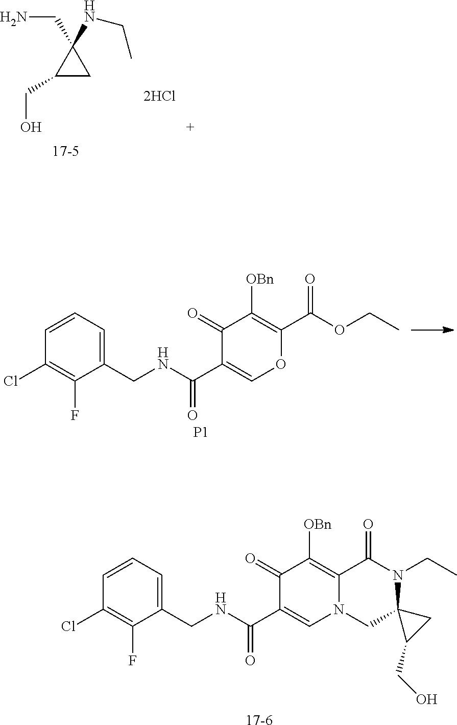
NCC1(NCC)C(CO)C1.C1=CC=C(CNC(C2=COC(C(OCC)=O)=C([OBn])C2=O)=O)C(F)=C1Cl.[P1].C1=CC=C(CNC(C2=CN3C(=C([OBn])C2=O)C(=O)N(CC)C2(C3)C(CO)C2)=O)C(F)=C1Cl.[17-6]
